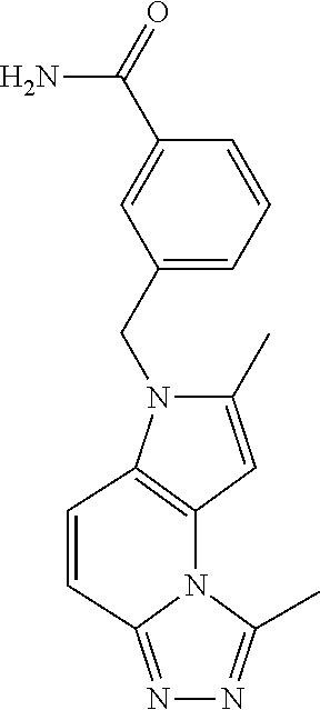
C1(C)=CC2=C(N1CC1=CC=CC(C(N)=O)=C1)C=CC1=NN=C(C)N12
